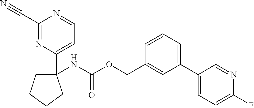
C1C(NC(=O)OCC2=CC(C3=CC=C(F)N=C3)=CC=C2)(C2=CC=NC(C#N)=N2)CCC1
